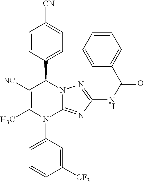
C1=CC(C2C([NC])=C(C)N(C3=CC=CC([CF3])=C3)C3=NC(NC(=O)C4=CC=CC=C4)=NN23)=CC=C1[CN]
